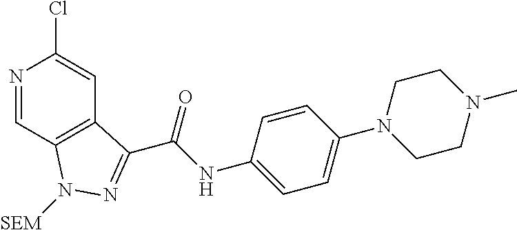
N1=CC2=C(C=C1Cl)C(C(NC1=CC=C(N3CCN(C)CC3)C=C1)=O)=NN2[SEM]
